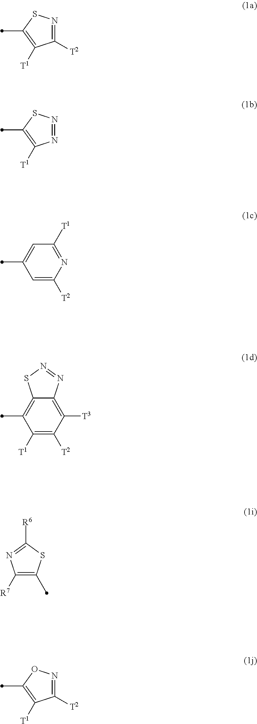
N1=C([T2])C([T1])=C(C)S1.N1=NC([T1])=C(C)S1.C1=C([T2])N=C([T1])C=C1C.C1([T1])=C([T2])C([T3])=C2C(=C1C)SN=N2.C1([R7])=C(C)SC([R6])=N1.N1=C([T2])C([T1])=C(C)O1
